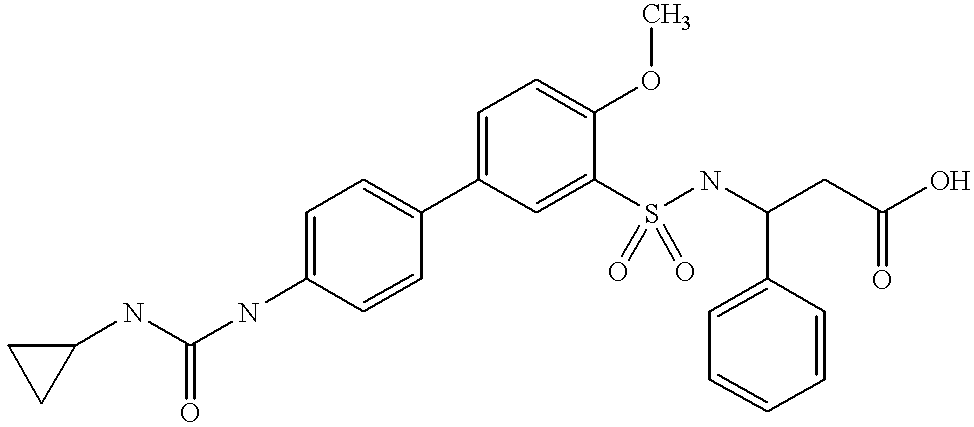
C1=CC(C2=CC=C(OC)C(S(NC(CC(O)=O)C3=CC=CC=C3)(=O)=O)=C2)=CC=C1NC(NC1CC1)=O
